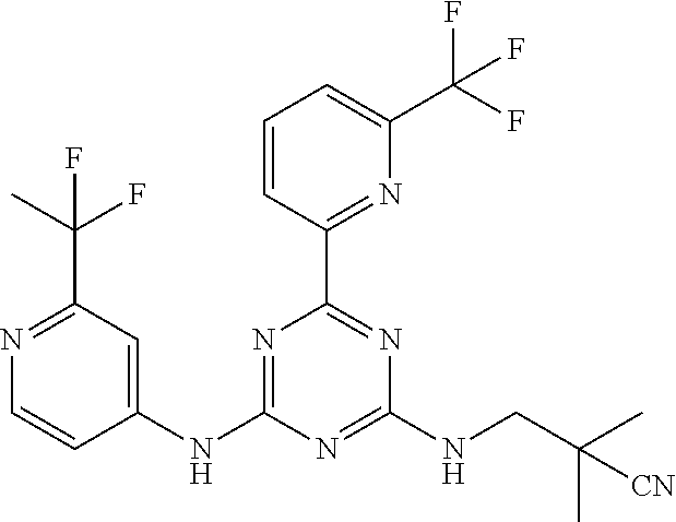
N1=C(NC2=CC(C(F)(C)F)=NC=C2)N=C(NCC(C)(C)[CN])N=C1C1=NC(C(F)(F)F)=CC=C1
